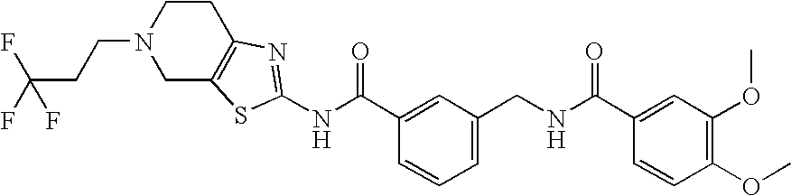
N(C(C1=CC(CNC(C2=CC(OC)=C(OC)C=C2)=O)=CC=C1)=O)C1=NC2=C(CN(CCC(F)(F)F)CC2)S1
